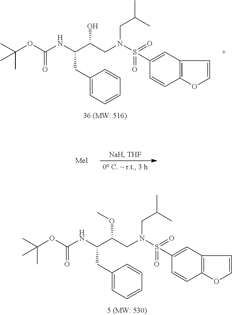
CC(OC(NC(C(CN(S(=O)(=O)C1=CC2=C(C=C1)OC=C2)CC(C)C)OC)CC1=CC=CC=C1)=O)(C)C.CC(OC(NC(C(CN(S(=O)(=O)C1=CC2=C(C=C1)OC=C2)CC(C)C)O)CC1=CC=CC=C1)=O)(C)C.[MeI]
